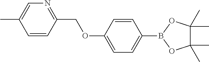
C1=CC(COC2=CC=C(B3OC(C)(C)C(C)(C)O3)C=C2)=NC=C1C
